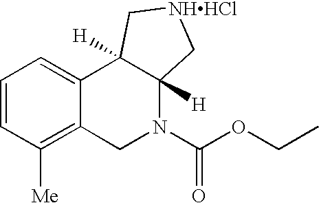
C1=CC([Me])=C2C(=C1)C1([H])C([H])(N(C(OCC)=O)C2)C[NHHCl]C1
